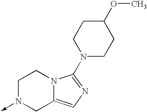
C1N(->C)CC2=CN=C(N3CCC(OC)CC3)N2C1
